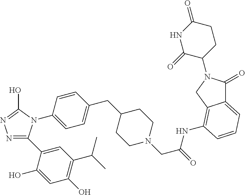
C1(C2=NN=C(O)N2C2=CC=C(CC3CCN(CC(=O)NC4=C5C(=CC=C4)C(=O)N(C4CCC(=O)NC4=O)C5)CC3)C=C2)=CC(C(C)C)=C(O)C=C1O
